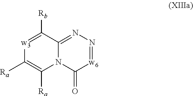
[w3]1=C([Rb])C2=NN=[w6]C(=O)N2C([Ra])=C1[Ra]
